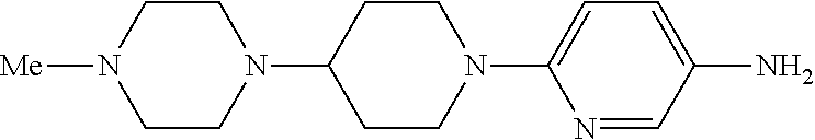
N1=CC(N)=CC=C1N1CCC(N2CCN([Me])CC2)CC1
